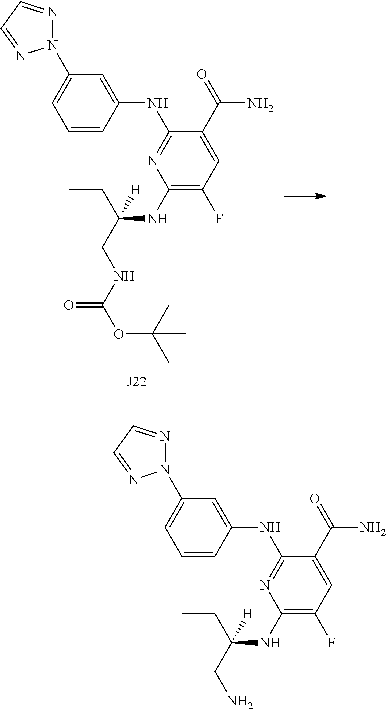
C1(NC(CC)(CNC(=O)OC(C)(C)C)[H])=C(F)C=C(C(N)=O)C(NC2=CC(N3N=CC=N3)=CC=C2)=N1.C1(NC(CC)(CN)[H])=C(F)C=C(C(N)=O)C(NC2=CC(N3N=CC=N3)=CC=C2)=N1
